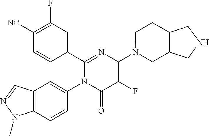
C1(C2=CC(F)=C([CN])C=C2)=NC(N2CC3C(CC2)CNC3)=C(F)C(=O)N1C1=CC2=C(C=C1)N(C)N=C2
